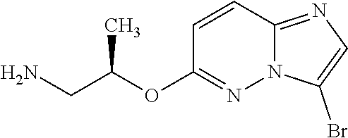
C1=CC2=NC=C(Br)N2N=C1OC(CN)C
